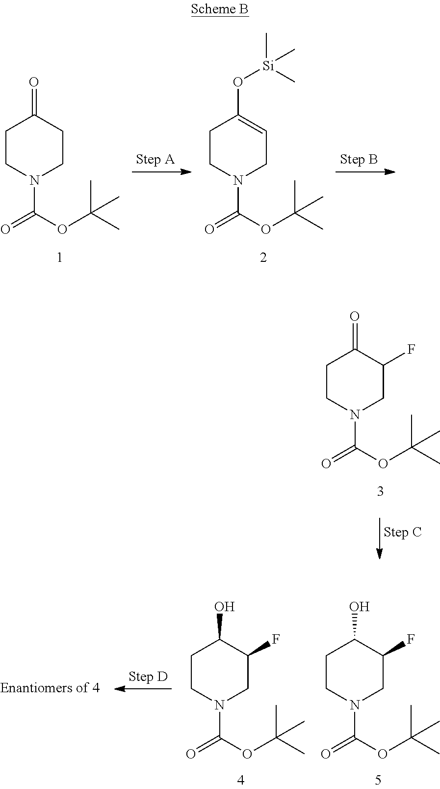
C1CN(C(OC(C)(C)C)=O)CC=C1O[Si](C)(C)C.C1CN(C(OC(C)(C)C)=O)CCC1=O.C1CN(C(OC(C)(C)C)=O)CC(F)C1=O.C1CN(C(OC(C)(C)C)=O)CC(F)C1O.C1CN(C(OC(C)(C)C)=O)CC(F)C1O
